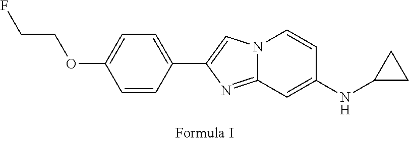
N12C(=NC(C3=CC=C(OCCF)C=C3)=C1)C=C(NC1CC1)C=C2
